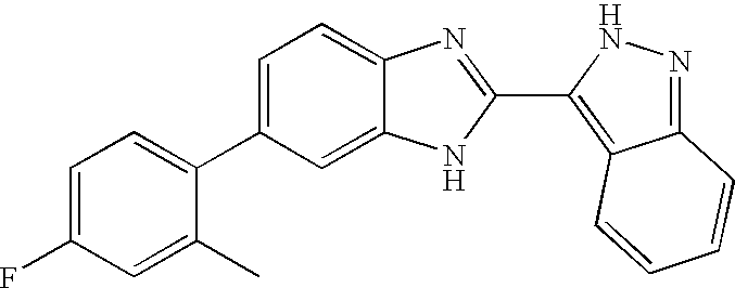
C1=C(C2=CC=C(F)C=C2C)C=C2C(=C1)N=C(C1=C3C(=NN1)C=CC=C3)N2
